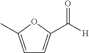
C1=C(C)OC(C([H])=O)=C1
